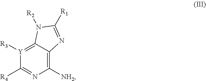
[Y]1([R3])=C2C(=C([NH2])N=C1[R4])N=C([R1])N2[R2]
